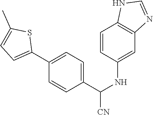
C1(C2=CC=C(C)S2)=CC=C(C(NC2=CC3=C(C=C2)NC=N3)[CN])C=C1
